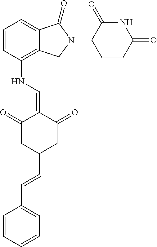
C12=C(NC=C3C(=O)CC(C=CC4=CC=CC=C4)CC3=O)C=CC=C1C(=O)N(C1C(=O)NC(=O)CC1)C2
